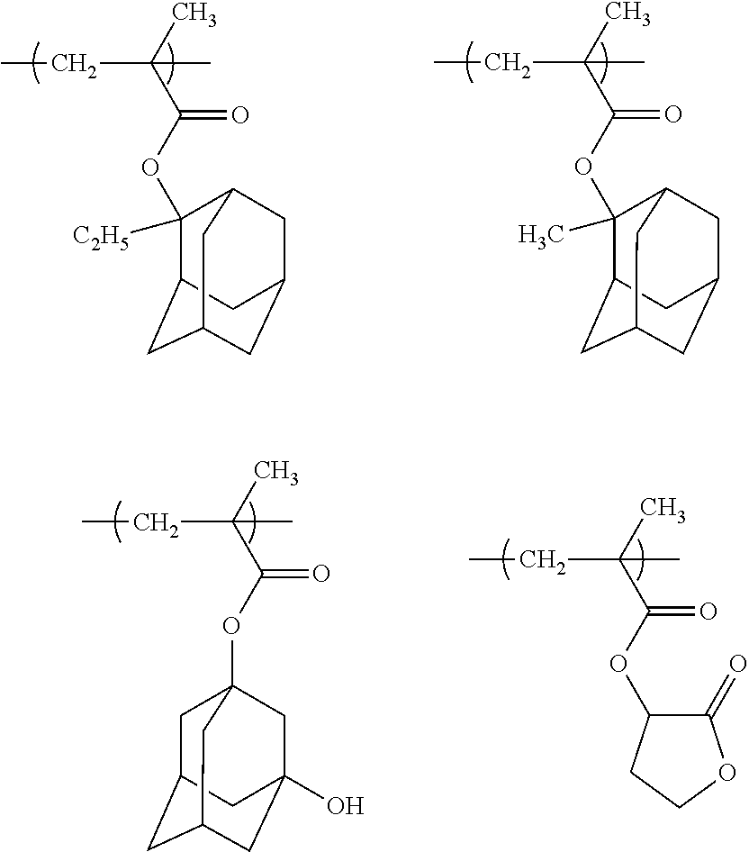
CC(C(OC1([C2H5])C2CC3CC(CC1C3)C2)=O)(CC)C.CC(C(OC1(C)C2CC3CC(CC1C3)C2)=O)(CC)C.CC(C(OC12CC3CC(CC(O)(C1)C3)C2)=O)(CC)C.CC(C(OC1C(=O)OCC1)=O)(CC)C
